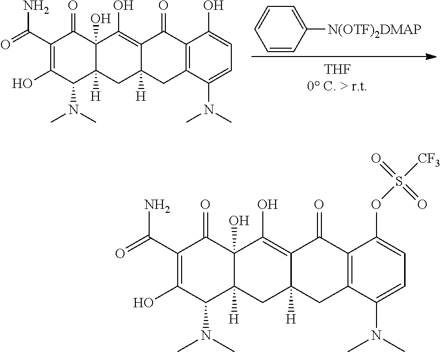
C12=C(C(N(C)C)=CC=C1OS([CF3])(=O)=O)CC1([H])C(=C(O)C3(O)C([H])(C1)C(N(C)C)C(O)=C(C(=O)N)C3=O)C2=O.C12=C(C(N(C)C)=CC=C1O)CC1([H])C(=C(O)C3(O)C([H])(C1)C(N(C)C)C(O)=C(C(=O)N)C3=O)C2=O.C1=CC([N(OTF)2DMAP])=CC=C1
